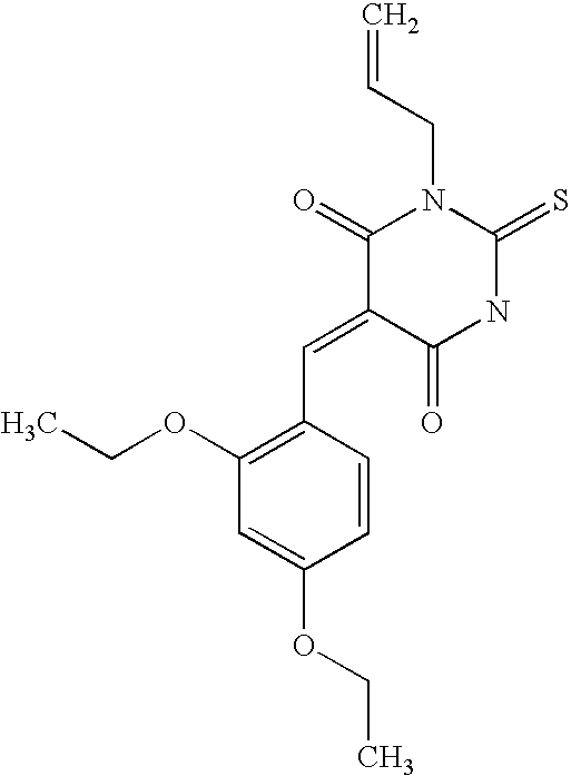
C1(C=C2C(=O)NC(=S)N(CC=C)C2=O)=C(OCC)C=C(OCC)C=C1
